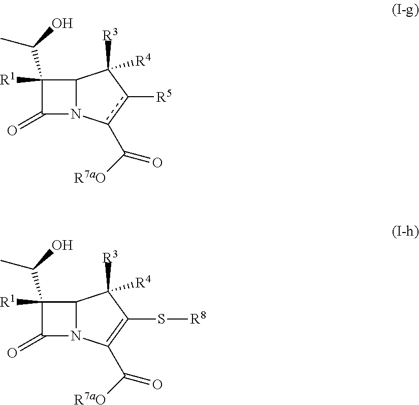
C1(C(C)O)([R1])C(=O)N2C1C([R3])([R4])c([R5])c2C(=O)[R7aO].C1(=O)N2C(C([R3])([R4])C(S[R8])=C2C(=O)[R7aO])C1(C(C)O)[R1]
